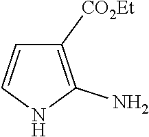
C1([CO2Et])=C(N)NC=C1
